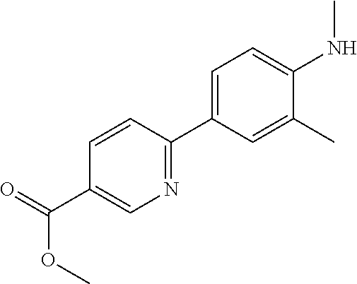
C(C1=CN=C(C2=CC=C(NC)C(C)=C2)C=C1)(OC)=O
